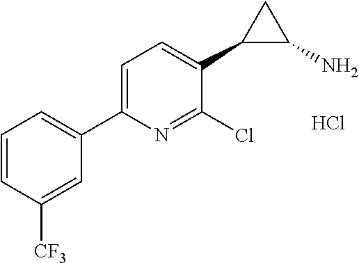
C1=CC([CF3])=CC(C2=CC=C(C3C(N)C3)C(Cl)=N2)=C1.Cl
